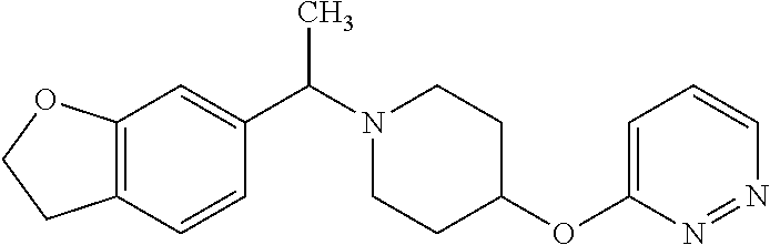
N1=NC=CC=C1OC1CCN(C(C2=CC3=C(C=C2)CCO3)C)CC1
